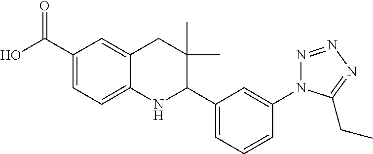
O=C(C1=CC=C2C(=C1)CC(C)(C)C(C1=CC=CC(N3N=NN=C3CC)=C1)N2)O
